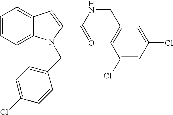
C1=C2C(=CC=C1)N(CC1=CC=C(Cl)C=C1)C(C(=O)NCC1=CC(Cl)=CC(Cl)=C1)=C2
